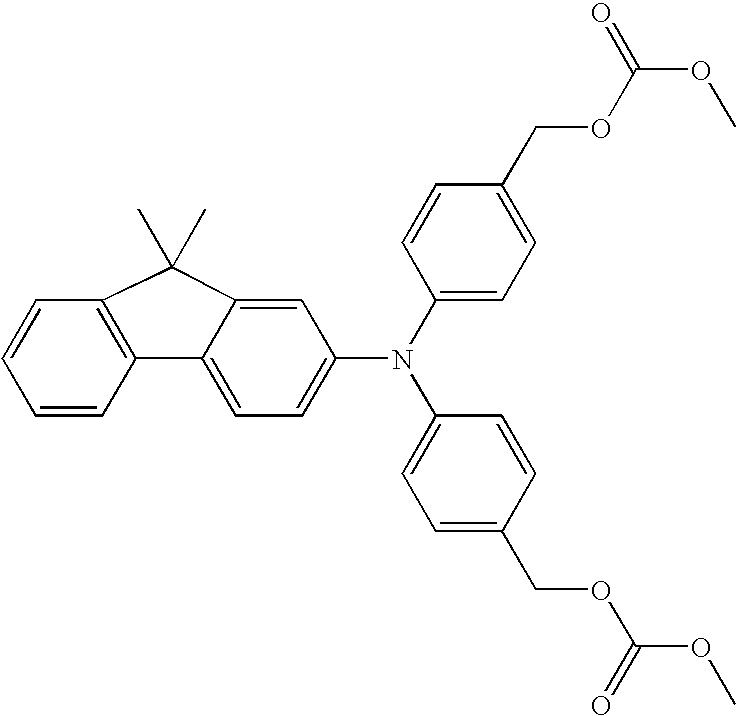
C1=C2C(=CC=C1N(C1=CC=C(COC(=O)OC)C=C1)C1=CC=C(COC(OC)=O)C=C1)C1=C(C=CC=C1)C2(C)C
